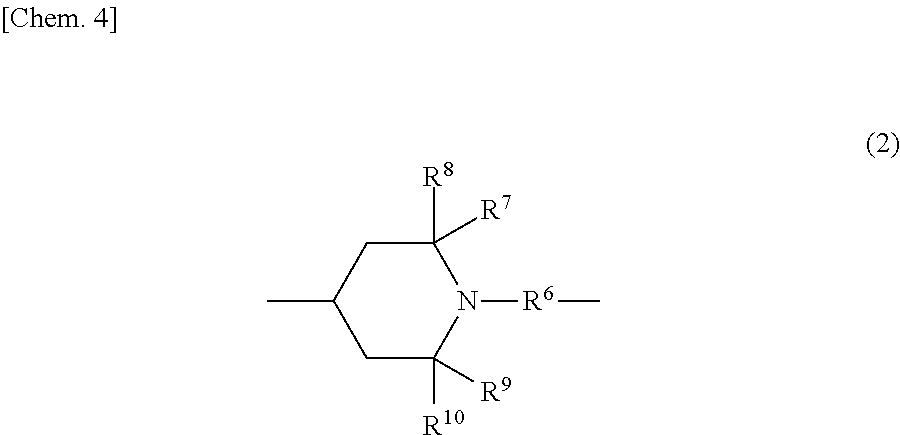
C1C([R10])([R9])N([R6]C)C([R8])([R7])CC1C
